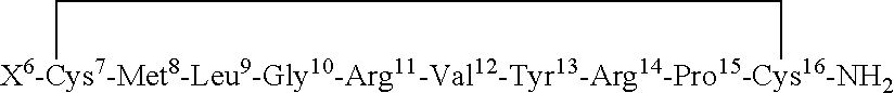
[X6-Cys7-Met8-Leu9-Gly10-Arg11-Val12-Tyr13-Arg14-Pro15-Cys16-NH2]1CC1
